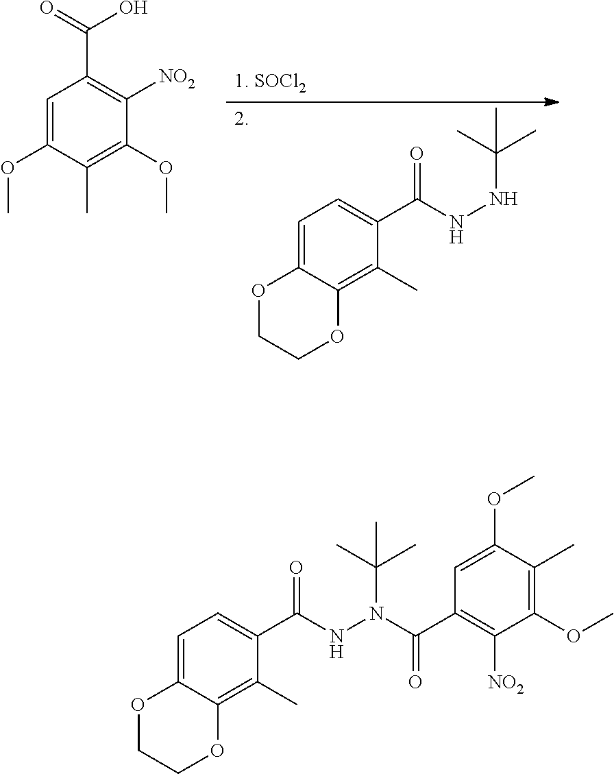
C1=C(OC)C(C)=C(OC)C([NO2])=C1C(=O)O.C1=C2C(=C(C)C(C(NNC(C)(C)C)=O)=C1)OCCO2.C1=C2C(=C(C)C(C(NN(C(C)(C)C)C(C3=C([NO2])C(OC)=C(C)C(OC)=C3)=O)=O)=C1)OCCO2
